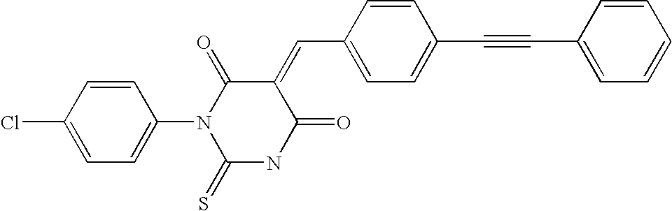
C1=CC(Cl)=CC=C1N1C(=S)NC(=O)C(=CC2=CC=C(C#CC3=CC=CC=C3)C=C2)C1=O
